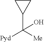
C1CC1C([Me])([Pyd])O
